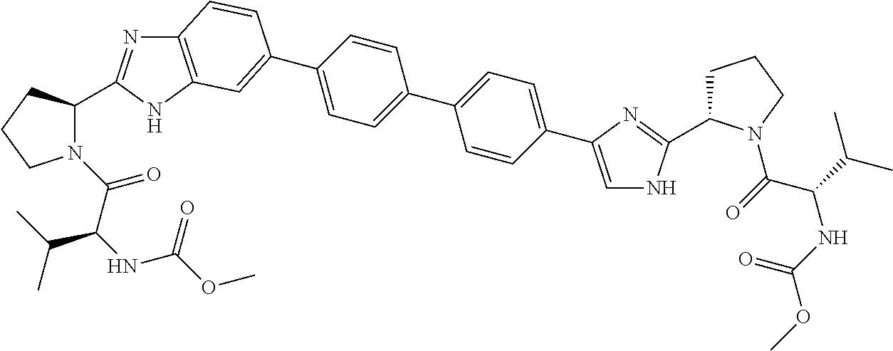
C12=C(NC(C3N(C(C(NC(OC)=O)C(C)C)=O)CCC3)=N1)C=C(C1=CC=C(C3=CC=C(C4=CNC(C5CCCN5C(=O)C(C(C)C)NC(OC)=O)=N4)C=C3)C=C1)C=C2
